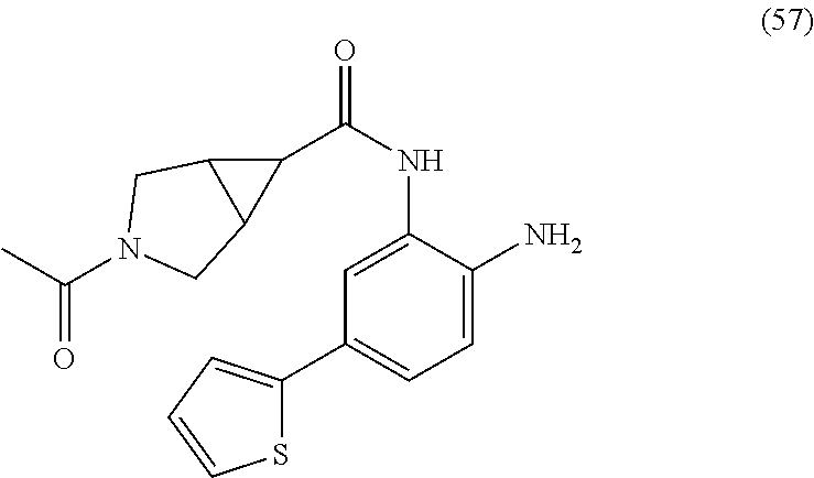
S1C(C2=CC=C(N)C(NC(=O)C3C4C3CN(C(C)=O)C4)=C2)=CC=C1
